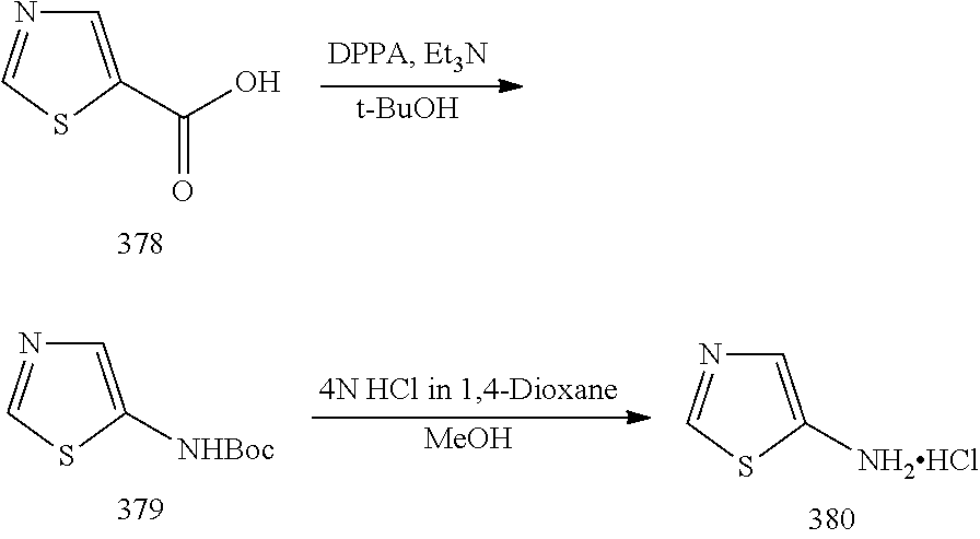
[t-BuOH].C1=C(C(O)=O)SC=N1.[MeOH].C1=C([NH2HCl])SC=N1.C1=C([NHBoc])SC=N1
